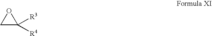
C1C([R4])([R3])O1
